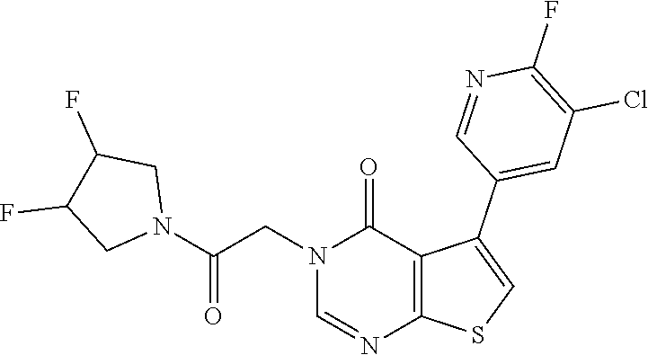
N1=CN(CC(N2CC(F)C(F)C2)=O)C(=O)C2=C1SC=C2C1=CC(Cl)=C(F)N=C1
